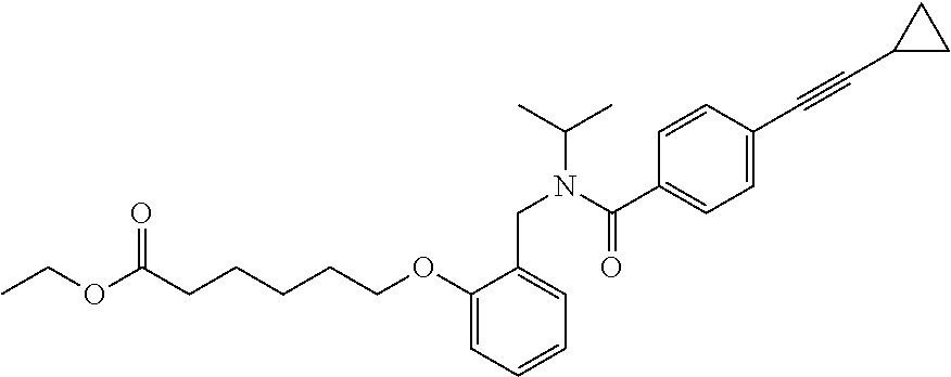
O(C(CCCCCOC1=CC=CC=C1CN(C(C)C)C(C1=CC=C(C#CC2CC2)C=C1)=O)=O)CC
